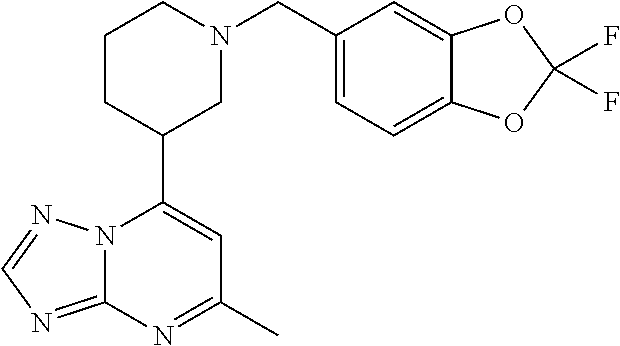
N12C(=NC=N1)N=C(C)C=C2C1CN(CC2=CC=C3C(=C2)OC(F)(F)O3)CCC1
